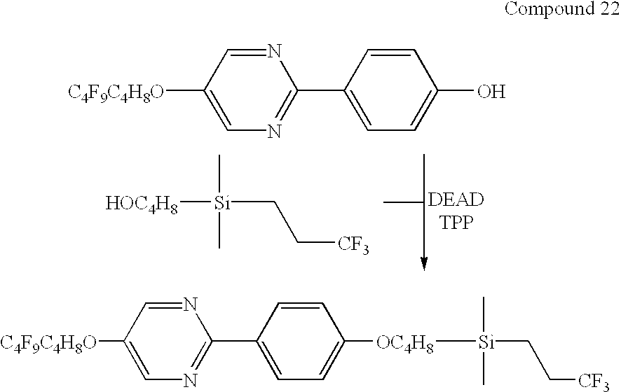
[C4F9C4H8O]C1=CN=C(C2=CC=C(O)C=C2)N=C1.[HOC4H8][Si](C)(C)CC[CF3].[C4F9C4H8O]C1=CN=C(C2=CC=C([OC4H8][Si](C)(C)CC[CF3])C=C2)N=C1
